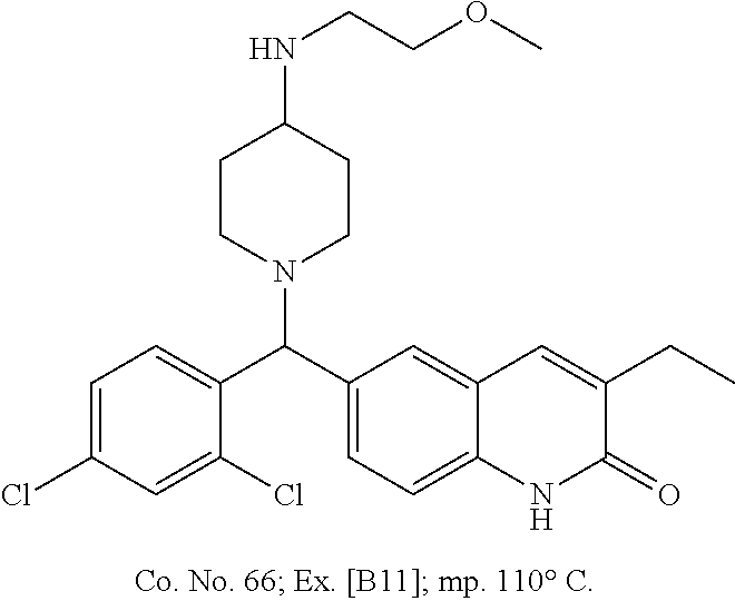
C1=C(Cl)C=C(Cl)C(C(C2=CC=C3C(=C2)C=C(CC)C(=O)N3)N2CCC(NCCOC)CC2)=C1
